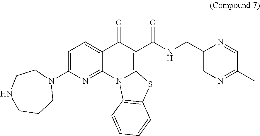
C1=C(N2CCNCCC2)N=C2C(=C1)C(=O)C(C(NCC1=CN=C(C)C=N1)=O)=C1N2C2=C(S1)C=CC=C2
